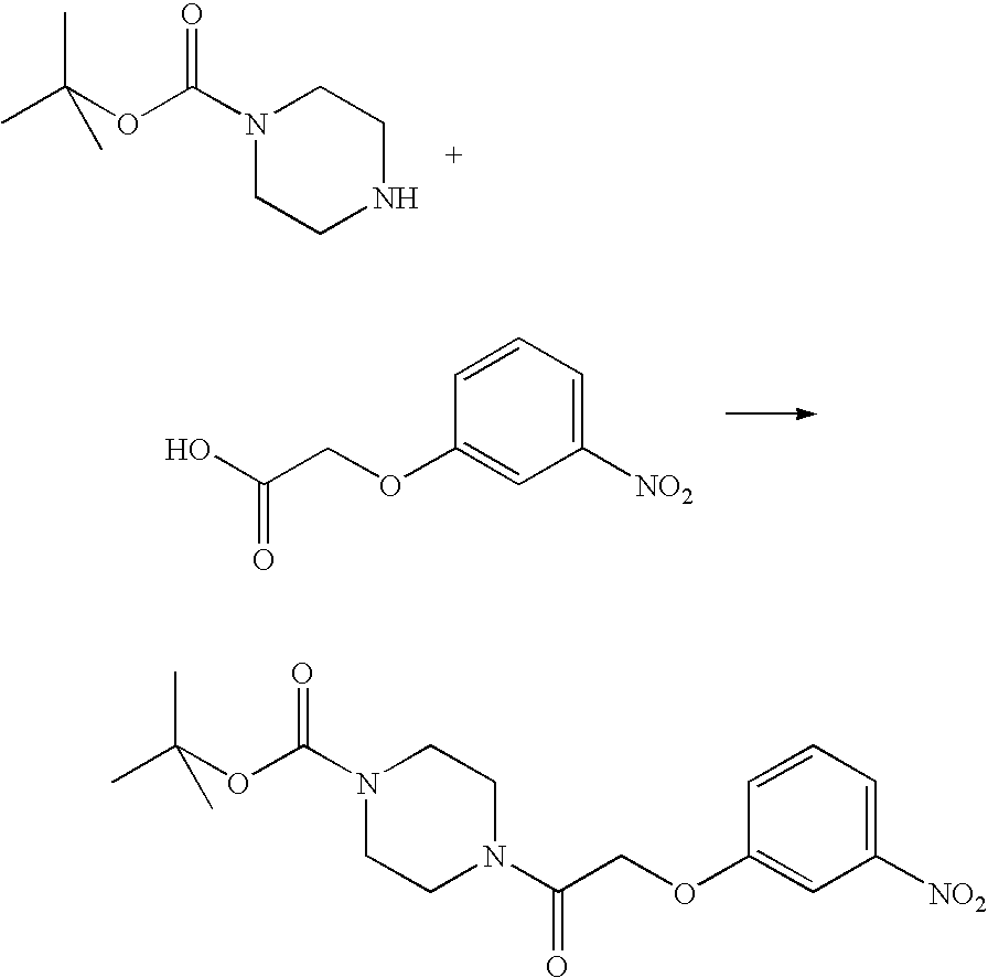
N1(C(OC(C)(C)C)=O)CCNCC1.C(COC1=CC([NO2])=CC=C1)(O)=O.C(COC1=CC([NO2])=CC=C1)(N1CCN(C(OC(C)(C)C)=O)CC1)=O
